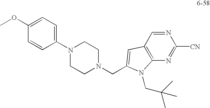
COC1=CC=C(N2CCN(CC3=CC4=C(N=C([CN])N=C4)N3CC(C)(C)C)CC2)C=C1
